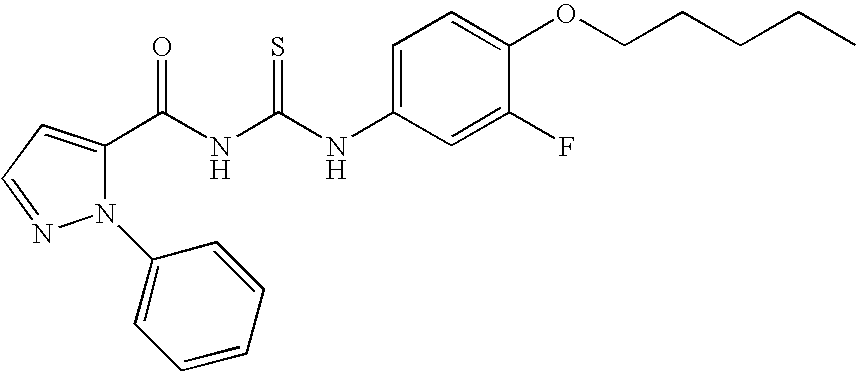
N(C(NC(=O)C1=CC=NN1C1=CC=CC=C1)=S)C1=CC=C(OCCCCC)C(F)=C1
